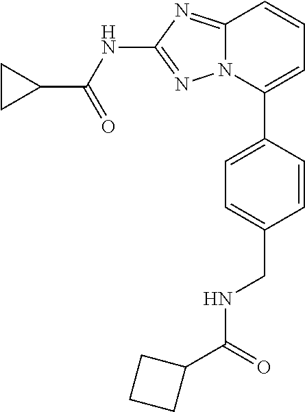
C1=CC2=NC(NC(=O)C3CC3)=NN2C(C2=CC=C(CNC(=O)C3CCC3)C=C2)=C1
